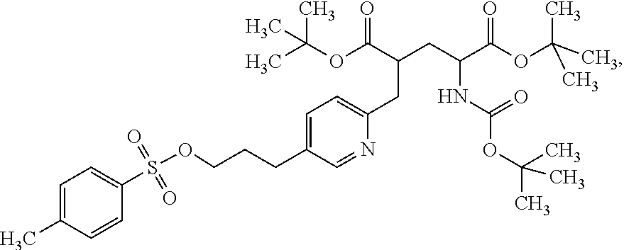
C(OC(C(CC(C(OC(C)(C)C)=O)NC(OC(C)(C)C)=O)CC1=CC=C(CCCOS(C2=CC=C(C)C=C2)(=O)=O)C=N1)=O)(C)(C)C
